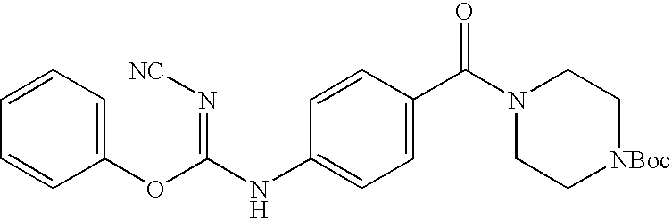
C1(OC(NC2=CC=C(C(N3CC[NBoc]CC3)=O)C=C2)=N[NC])=CC=CC=C1
